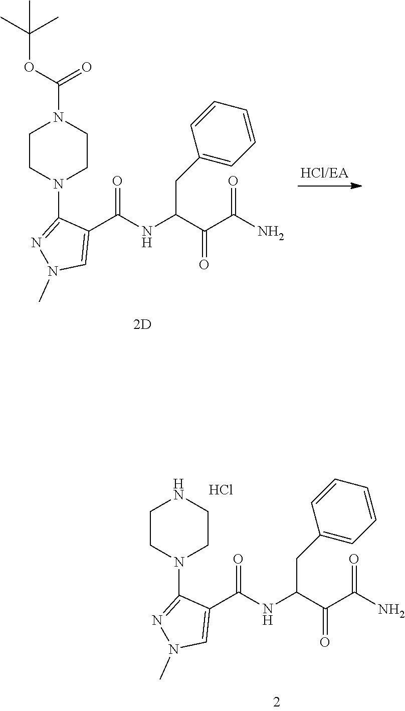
C1CN(C2=NN(C)C=C2C(NC(C(C(N)=O)=O)CC2=CC=CC=C2)=O)CCN1C(OC(C)(C)C)=O.C1CN(C2=NN(C)C=C2C(NC(C(C(N)=O)=O)CC2=CC=CC=C2)=O)CCN1.Cl
